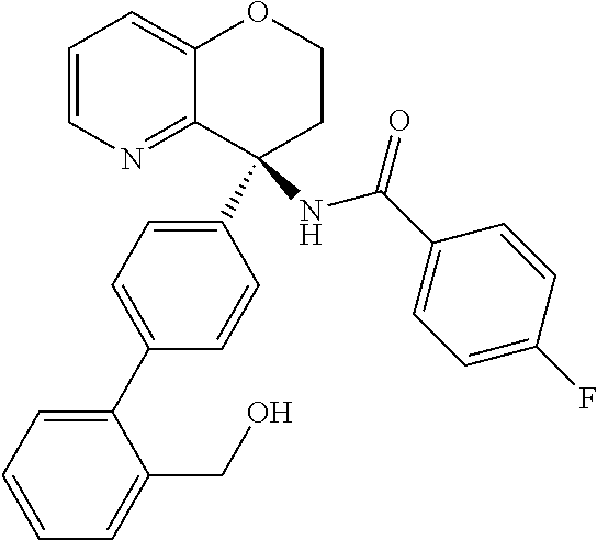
C1=CN=C2C(=C1)OCCC2(C1=CC=C(C2=CC=CC=C2CO)C=C1)NC(C1=CC=C(F)C=C1)=O
